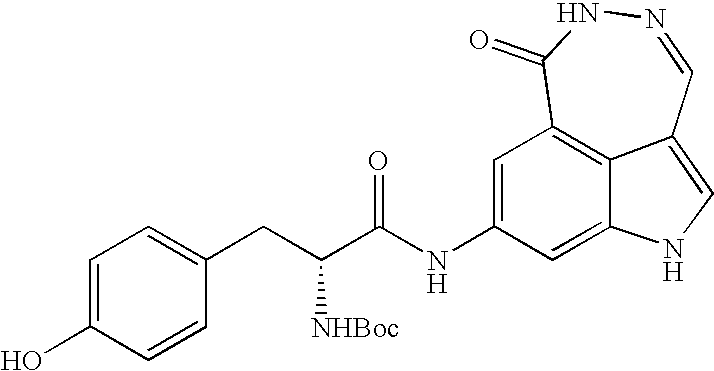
C1=C(O)C=CC(CC(C(NC2=CC3=C4C(=CNC4=C2)C=NNC3=O)=O)[NHBoc])=C1
